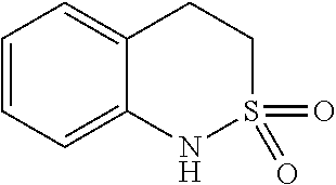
C1=CC=C2C(=C1)CCS(=O)(=O)N2
